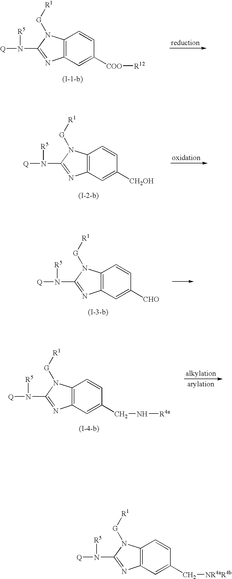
[Q]N([R5])C1=NC2=C(C=CC(C[NR4aR4b])=C2)N1[G][R1].[Q]N([R5])C1=NC2=C(C=CC([COO][R12])=C2)N1[G][R1].[Q]N([R5])C1=NC2=C(C=CC([CH2OH])=C2)N1[G][R1].[Q]N([R5])C1=NC2=C(C=CC([CHO])=C2)N1[G][R1].[Q]N([R5])C1=NC2=C(C=CC(CN[R4a])=C2)N1[G][R1]
